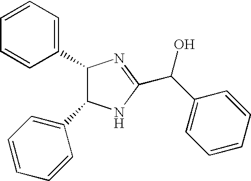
C1(C2C(C3=CC=CC=C3)NC(C(C3=CC=CC=C3)O)=N2)=CC=CC=C1
